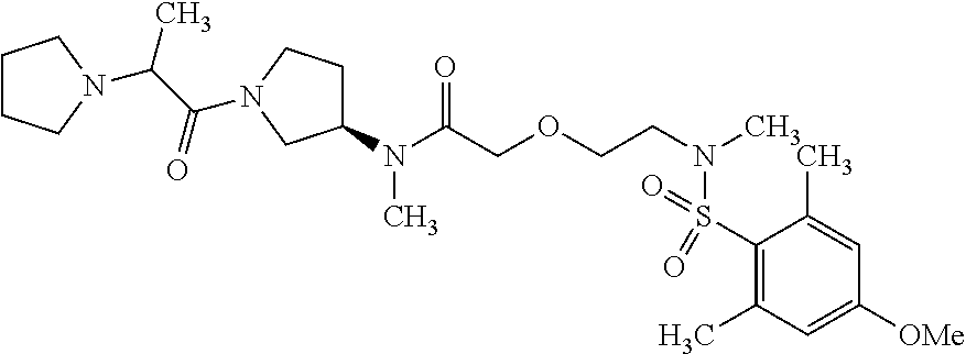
C1(N(C(COCCN(C)S(C2=C(C)C=C([OMe])C=C2C)(=O)=O)=O)C)CCN(C(C(C)N2CCCC2)=O)C1
